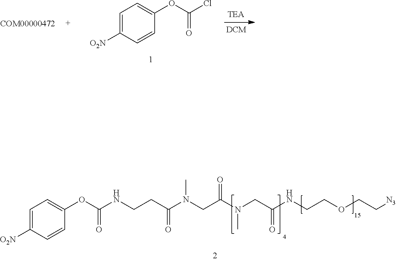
C1=C([O2N])C=CC(OC(Cl)=O)=C1.C(OCCNC(CN(C(CN(C(CCNC(OC1=CC=C([O2N])C=C1)=O)=O)C)=O)C)=O)C[N3]
